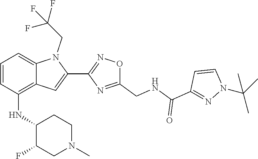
C1=CC(C(=O)NCC2=NC(C3=CC4=C(NC5C(F)CN(C)CC5)C=CC=C4N3CC(F)(F)F)=NO2)=NN1C(C)(C)C
